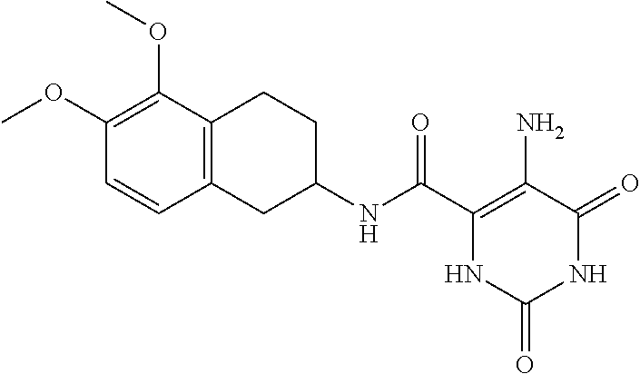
C(C1=C(N)C(=O)NC(=O)N1)(=O)NC1CCC2=C(C1)C=CC(OC)=C2OC
